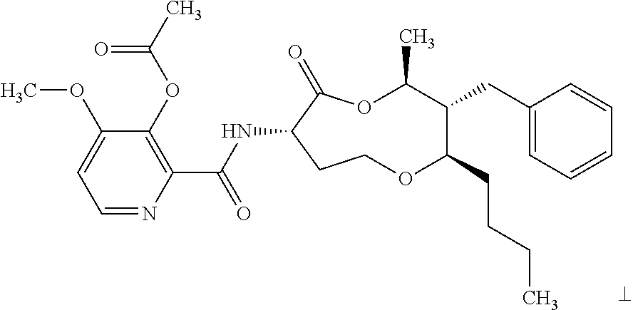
C1=NC(C(NC2C(=O)OC(C)C(CC3=CC=CC=C3)C(CCCC)OCC2)=O)=C(OC(C)=O)C(OC)=C1
